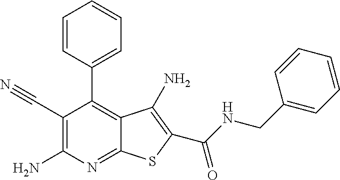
C1=CC(C2=C3C(=NC(N)=C2C#N)SC(C(=O)NCC2=CC=CC=C2)=C3N)=CC=C1
